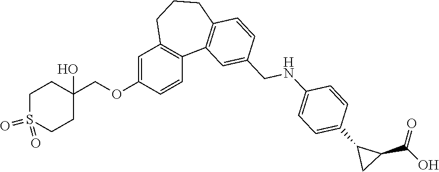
C1=C(OCC2(O)CCS(=O)(=O)CC2)C=CC2=C1CCCC1=C2C=C(CNC2=CC=C(C3CC3C(O)=O)C=C2)C=C1
